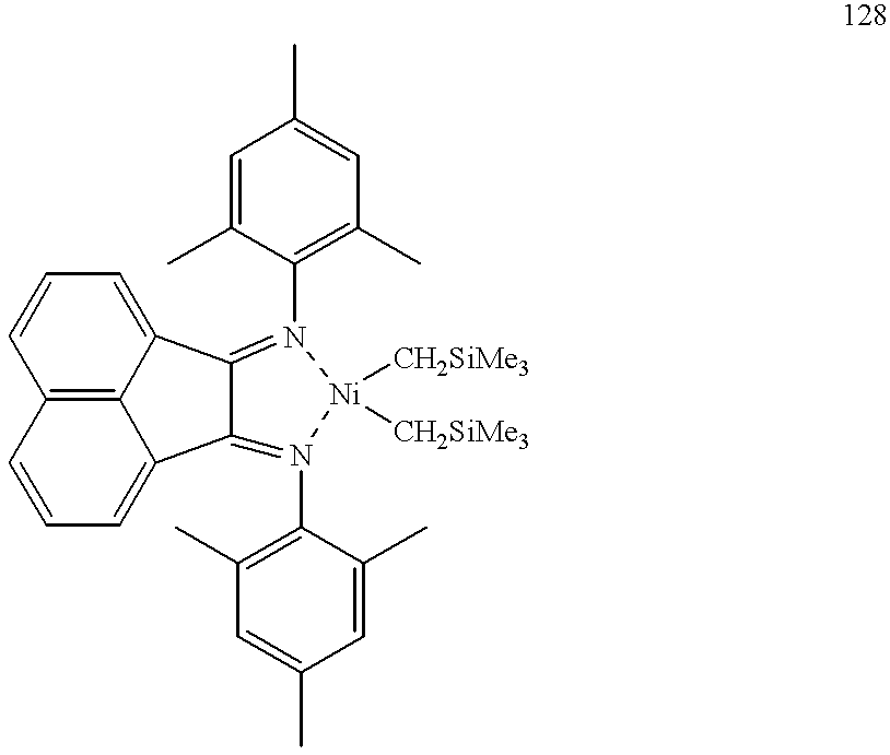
C1=CC=C2C3=N(C4=C(C)C=C(C)C=C4C)[Ni]([CH2SiMe3])([CH2SiMe3])N(C4=C(C)C=C(C)C=C4C)=C3C3=CC=CC1=C23
